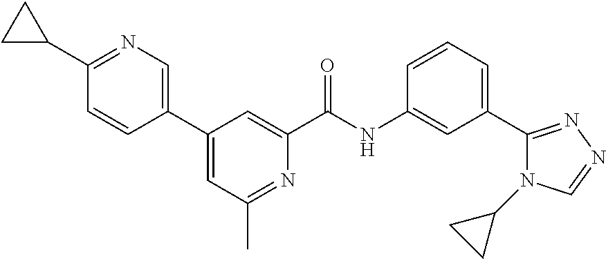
C1=C(C2=CC(C)=NC(C(NC3=CC(C4=NN=CN4C4CC4)=CC=C3)=O)=C2)C=CC(C2CC2)=N1
